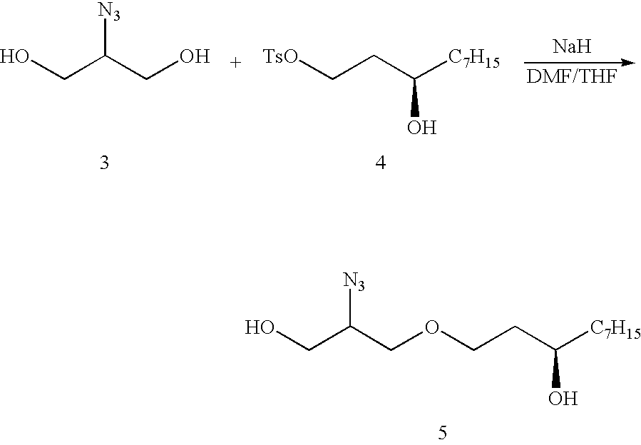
OCC([N3])CO.[TsO]CCC([C7H15])O.[Na].O(CCC([C7H15])O)CC([N3])CO
